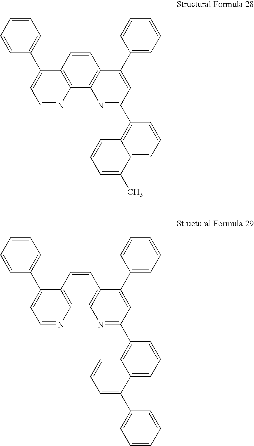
C1=CC=CC(C2=CC=NC3=C2C=CC2=C3N=C(C3=C4C(=CC=C3)C(C)=CC=C4)C=C2C2=CC=CC=C2)=C1.C1=CC=CC(C2=CC=NC3=C2C=CC2=C3N=C(C3=C4C(=CC=C3)C(C3=CC=CC=C3)=CC=C4)C=C2C2=CC=CC=C2)=C1
